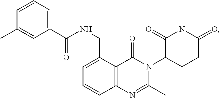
C12=C(C(CNC(=O)C3=CC=CC(C)=C3)=CC=C1)C(=O)N(C1CCC(=O)NC1=O)C(C)=N2
